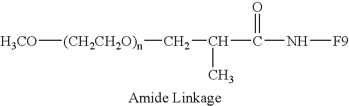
[H3CO][(CH2CH2O)n]CC(C)C(=O)N[F9]
